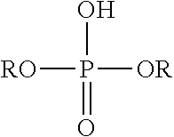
[RO]P([OR])(O)=O
